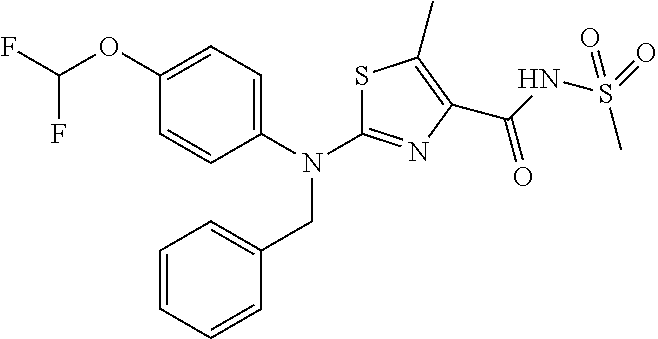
C1(OC(F)F)=CC=C(N(CC2=CC=CC=C2)C2=NC(C(=O)NS(=O)(C)=O)=C(C)S2)C=C1
